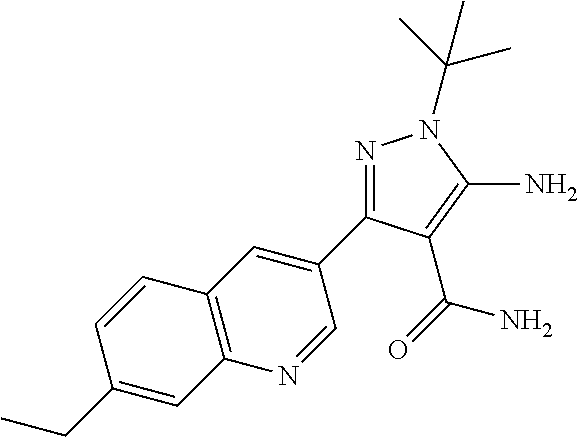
N1=C(C2=CC3=C(N=C2)C=C(CC)C=C3)C(C(=O)N)=C(N)N1C(C)(C)C
